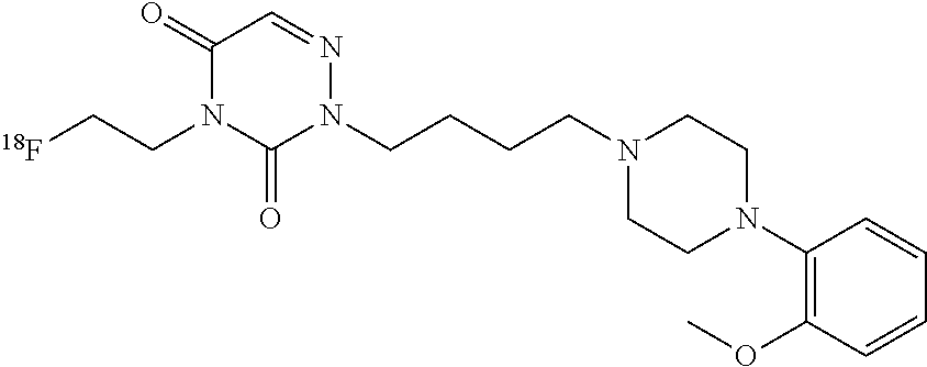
[18F]CCN1C(=O)N(CCCCN2CCN(C3=C(OC)C=CC=C3)CC2)N=CC1=O
